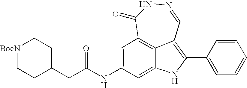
N1=CC2=C(C3=CC=CC=C3)NC3=CC(NC(CC4CC[BocN]CC4)=O)=CC(=C23)C(=O)N1
